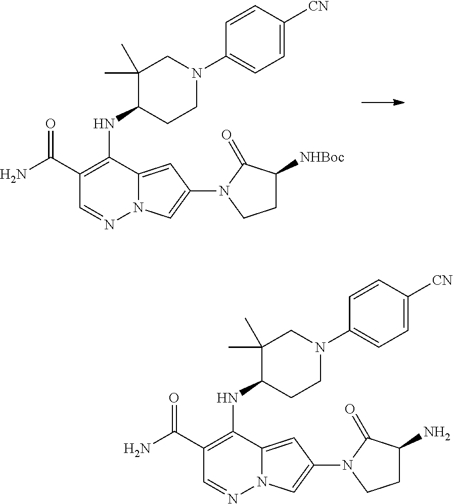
C1(C(N)=O)=C(NC2C(C)(C)CN(C3=CC=C([CN])C=C3)CC2)C2=CC(N3C(=O)C([NHBoc])CC3)=CN2N=C1.C1(C(N)=O)=C(NC2C(C)(C)CN(C3=CC=C([CN])C=C3)CC2)C2=CC(N3C(=O)C(N)CC3)=CN2N=C1
